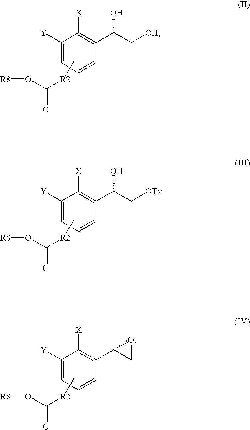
C1([Y])=CC=CC(C(C[OH])O)=C1[X].C[R2]C(=O)O[R8].C1([Y])=CC=CC(C(C[OTs])O)=C1[X].C[R2]C(=O)O[R8].C1([Y])=CC=CC(C2CO2)=C1[X].C[R2]C(=O)O[R8]
